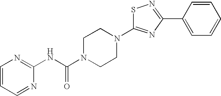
S1C(N2CCN(C(NC3=NC=CC=N3)=O)CC2)=NC(C2=CC=CC=C2)=N1
